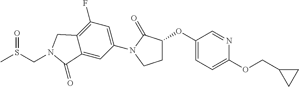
C1(OC2CCN(C3=CC(F)=C4C(=C3)C(=O)N(CS(C)=O)C4)C2=O)=CC=C(OCC2CC2)N=C1
